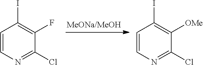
C1=CN=C(Cl)C(F)=C1I.C1=CN=C(Cl)C([OMe])=C1I
